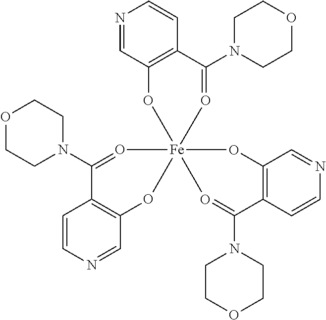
C1=CN=CC2=C1C(N1CCOCC1)=O[Fe]13(O2)(OC2=C(C=CN=C2)C(N2CCOCC2)=O1)O=C(N1CCOCC1)C1=C(C=NC=C1)O3
